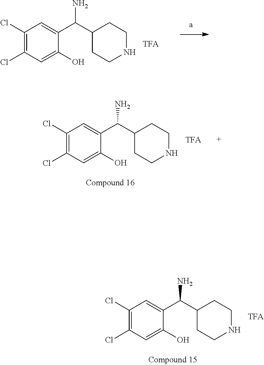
ClC1=C(Cl)C=C(O)C(C(C2CCNCC2)N)=C1.ClC1=C(Cl)C=C(O)C(C(C2CCNCC2)N)=C1.ClC1=C(Cl)C=C(O)C(C(C2CCNCC2)N)=C1
